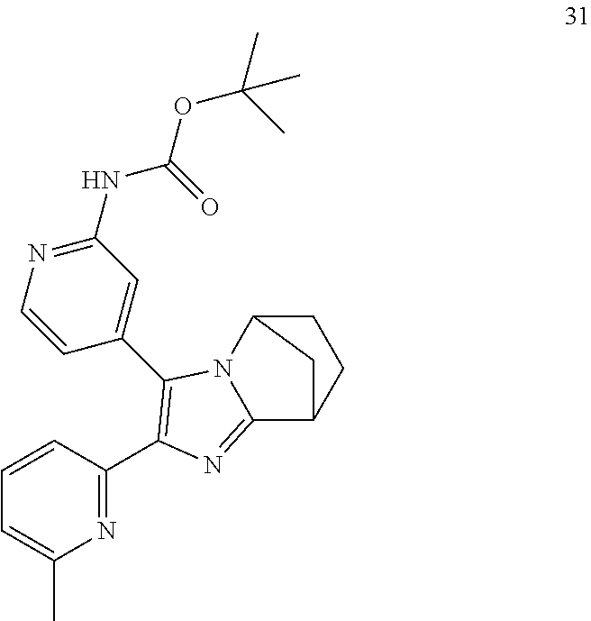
N1=C(C2=C(C3=CC(NC(=O)OC(C)(C)C)=NC=C3)N3C4CCC(C3=N2)C4)C=CC=C1C
